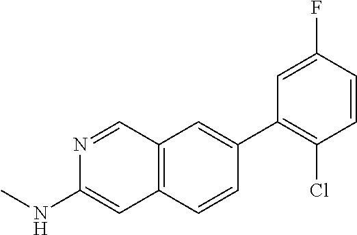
N1=CC2=C(C=C1NC)C=CC(C1=C(Cl)C=CC(F)=C1)=C2
